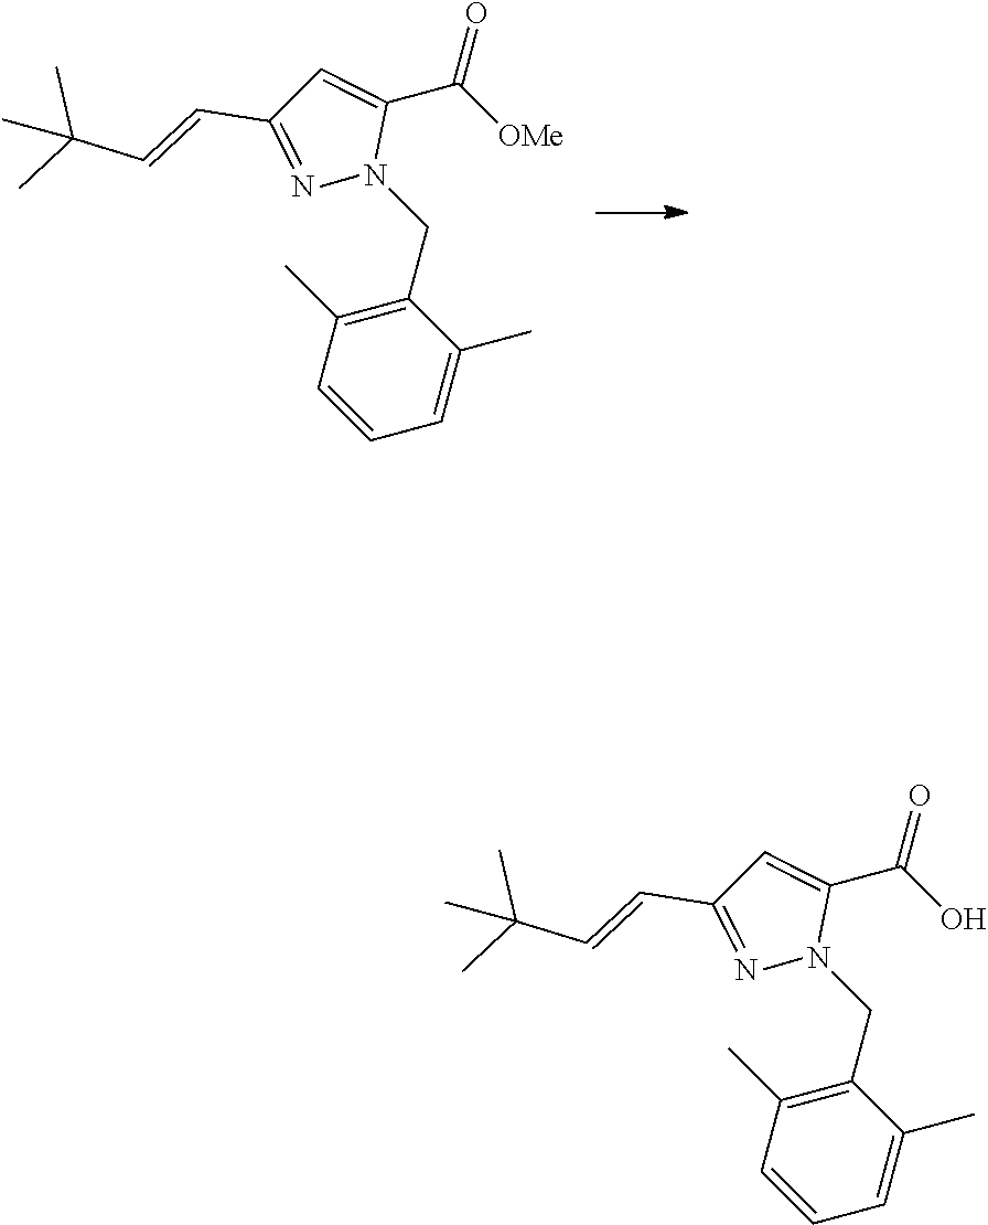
C1(CN2C(C(=O)[OMe])=CC(C=CC(C)(C)C)=N2)=C(C)C=CC=C1C.C1(CN2C(C(=O)O)=CC(C=CC(C)(C)C)=N2)=C(C)C=CC=C1C
